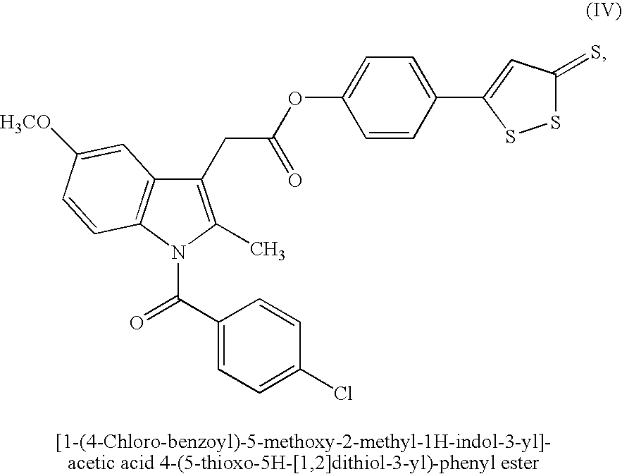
C1(CC(OC2=CC=C(C3=CC(=S)SS3)C=C2)=O)=C(C)N(C(C2=CC=C(Cl)C=C2)=O)C2=C1C=C([H3CO])C=C2
